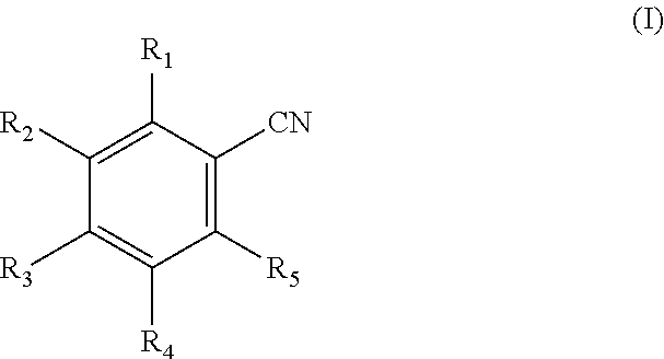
C1([R5])=C([CN])C([R1])=C([R2])C([R3])=C1[R4]
